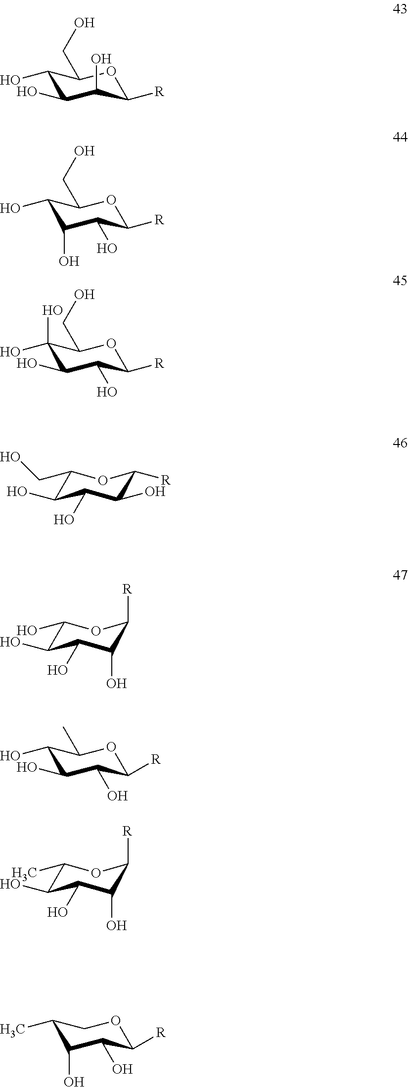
C1(O)C(O)C(O)C([R])OC1CO.C1(O)C(O)C(O)C([R])OC1CO.C1(O)(O)C(O)C(O)C([R])OC1CO.C1(O)C(O)C(O)C([R])OC1C.C1(C)C(O)C(O)C([R])OC1.C1(CO)C(O)C(O)C(O)C([R])O1.C1(O)C(O)C(O)C(O)C([R])O1.C1(C)C(O)C(O)C(O)C([R])O1
